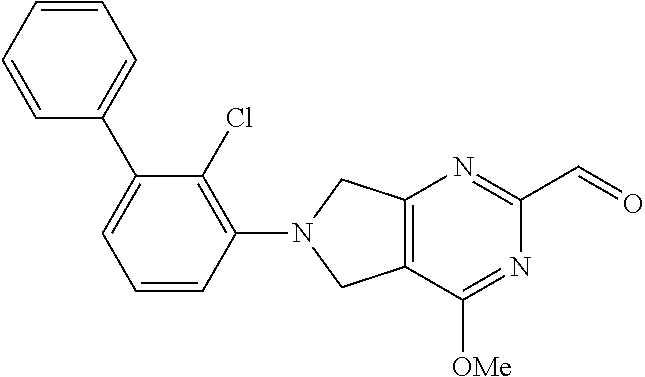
C12=C(C([OMe])=NC(C=O)=N1)CN(C1=C(Cl)C(C3=CC=CC=C3)=CC=C1)C2
